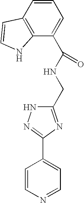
C1=CN=CC=C1C1=NNC(CNC(=O)C2=CC=CC3=C2NC=C3)=N1
